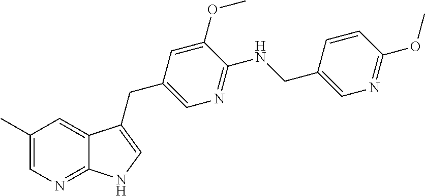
C1(C)=CN=C2C(=C1)C(CC1=CN=C(NCC3=CN=C(OC)C=C3)C(OC)=C1)=CN2
